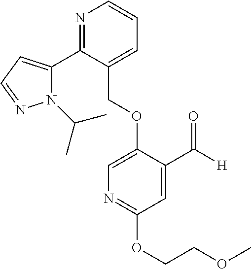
C(OC1=CN=C(OCCOC)C=C1C([H])=O)C1=CC=CN=C1C1=CC=NN1C(C)C
